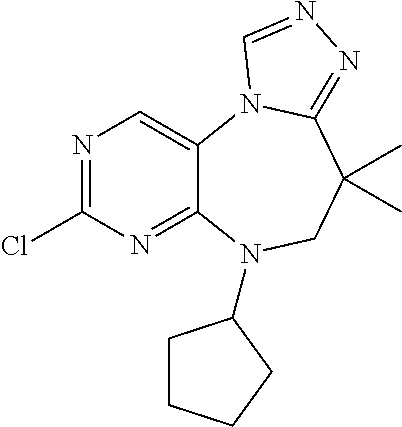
N1=C(Cl)N=C2C(=C1)N1C(=NN=C1)C(C)(C)CN2C1CCCC1
